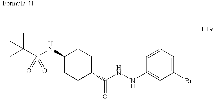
C1(NS(C(C)(C)C)(=O)=O)CCC(C(NNC2=CC(Br)=CC=C2)=O)CC1
